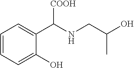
C1=CC=C(O)C(C(NCC(O)C)[COOH])=C1
